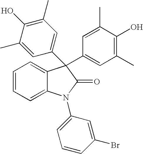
C1=CC=C2C(=C1)C(C1=CC(C)=C(O)C(C)=C1)(C1=CC(C)=C(O)C(C)=C1)C(=O)N2C1=CC=CC(Br)=C1
